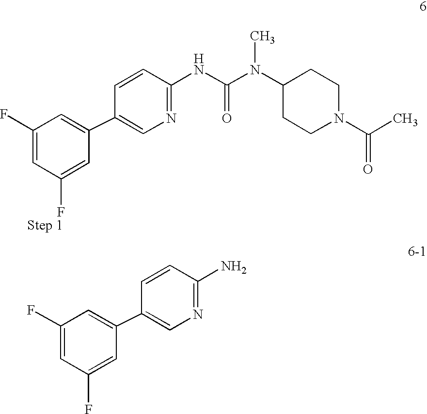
C1(C2=CC(F)=CC(F)=C2)=CN=C(NC(N(C2CCN(C(=O)C)CC2)C)=O)C=C1.C1=C(F)C=C(C2=CN=C(N)C=C2)C=C1F
